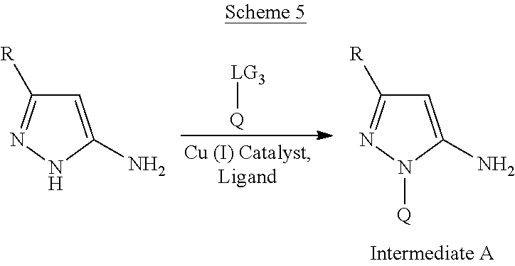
C1=C(N)N([Q])N=C1[R].[LG3][Q].C1=C(N)NN=C1[R]
